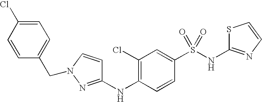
C1=C(Cl)C=CC(CN2N=C(NC3=C(Cl)C=C(S(NC4=NC=CS4)(=O)=O)C=C3)C=C2)=C1
